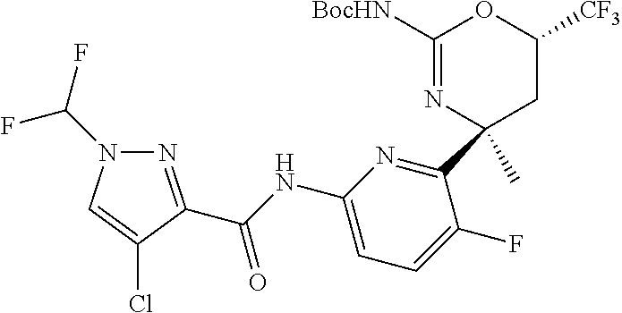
C(NC1=CC=C(F)C(C2(C)CC([CF3])OC([BocHN])=N2)=N1)(=O)C1=NN(C(F)F)C=C1Cl
